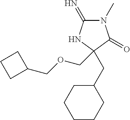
C1(=N)N(C)C(=O)C(CC2CCCCC2)(COCC2CCC2)N1
